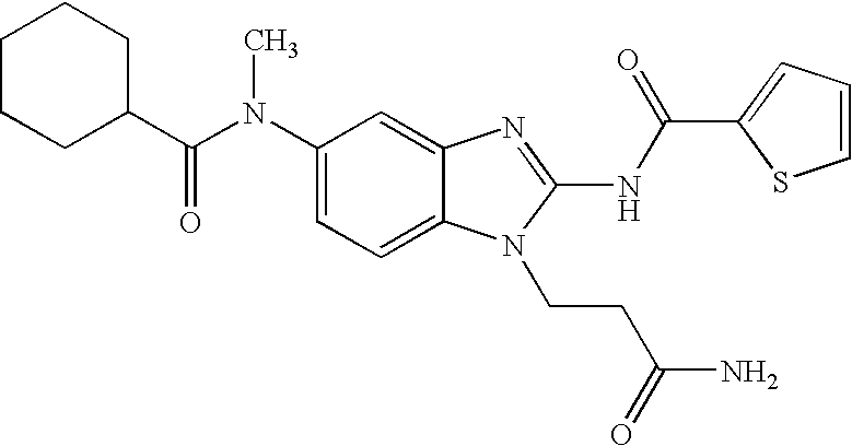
C1(N(C(C2CCCCC2)=O)C)=CC=C2C(=C1)N=C(NC(C1=CC=CS1)=O)N2CCC(N)=O
